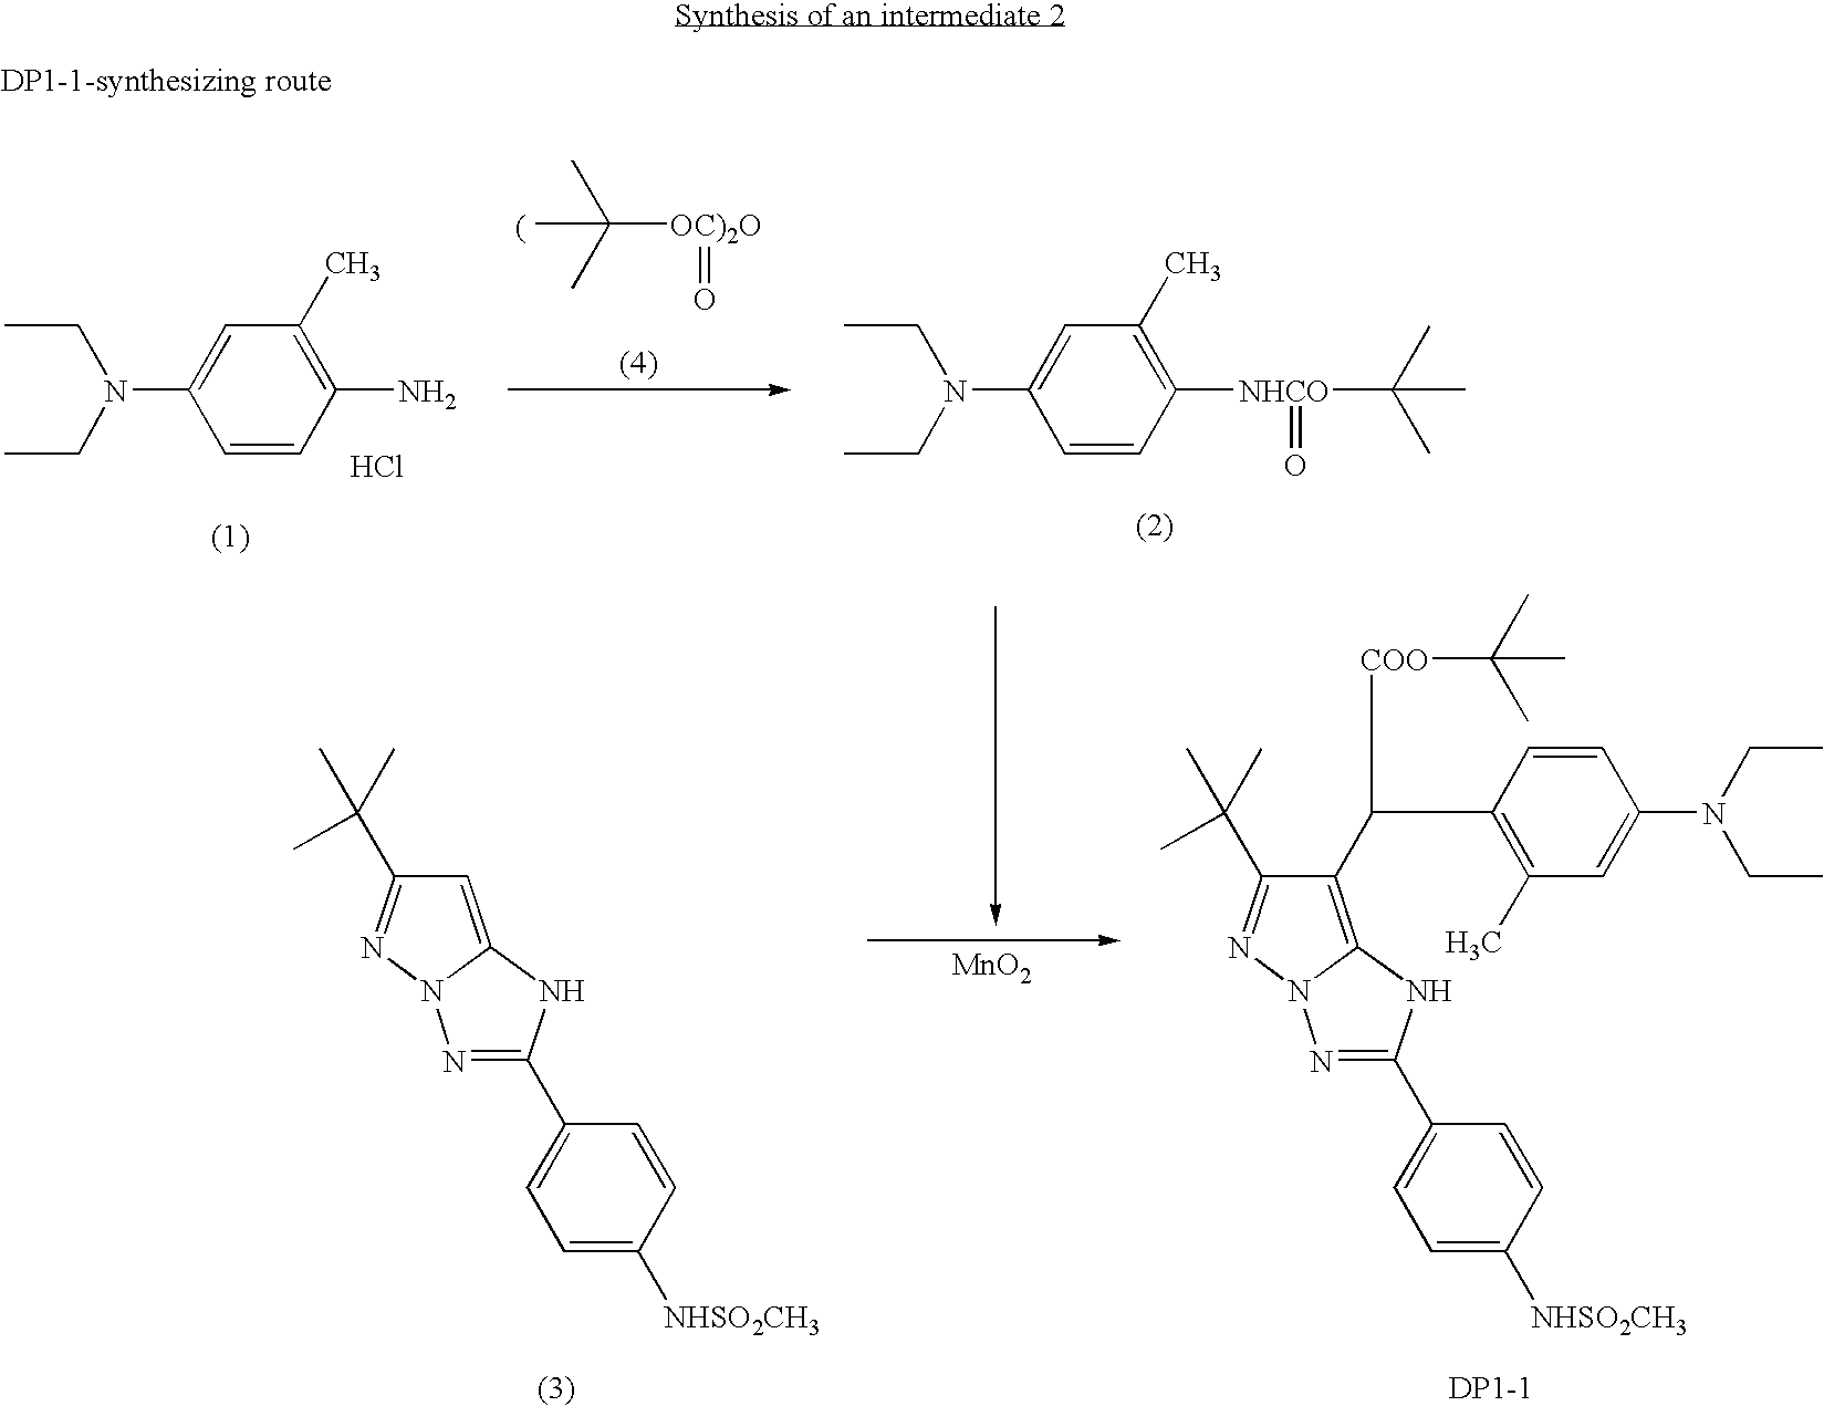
CC(C)(C)[OC)2O]=O.C1=CC(N)=C(C)C=C1N(CC)CC.Cl.C1=CC([NHCO](=O)C(C)(C)C)=C(C)C=C1N(CC)CC.C1=C2N(N=C1C(C)(C)C)N=C(C1=CC=C([NHSO2CH3])C=C1)N2.[MnO2].C1(C(C2=C(C)C=C(N(CC)CC)C=C2)[COO]C(C)(C)C)=C2N(N=C1C(C)(C)C)N=C(C1=CC=C([NHSO2CH3])C=C1)N2
